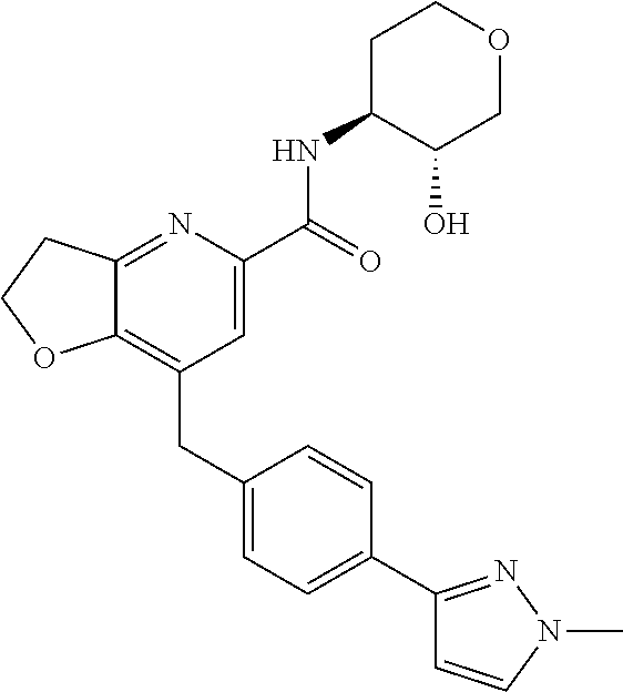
C12=C(CC3=CC=C(C4=NN(C)C=C4)C=C3)C=C(C(NC3C(O)COCC3)=O)N=C1CCO2
